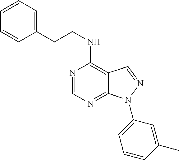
N1=CN=C2C(=C1NCCC1=CC=CC=C1)C=NN2C1=CC=CC(C)=C1
